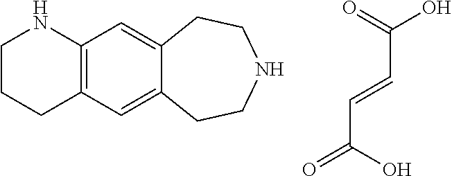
C1CCC2=C(N1)C=C1C(=C2)CCNCC1.C(C=CC(=O)O)(O)=O
